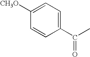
C1([CH3O])=CC=C(C(C)=O)C=C1
